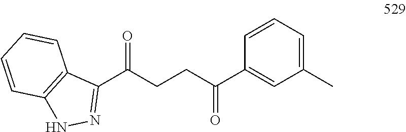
C1(C(CCC(C2=CC(C)=CC=C2)=O)=O)=NNC2=C1C=CC=C2
